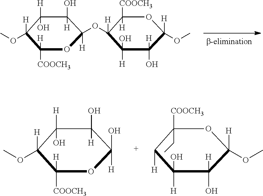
C1([H])(O)C([H])(OC)C([COOCH3])([H])OC(OC2([H])C([COOCH3])([H])OC([H])(OC)C(O)([H])C2([H])O)([H])C1(O)[H].C1([H])(O)C([H])(OC)C([COOCH3])([H])OC([H])(O)C1(O)[H].C1([COOCH3])(CC)C([H])C([H])(O)C(O)([H])C([H])(OC)O1
